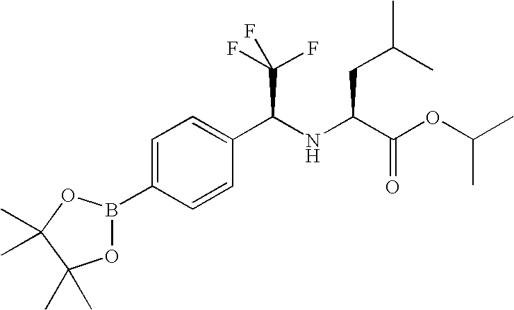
C(C(=O)OC(C)C)(NC(C1=CC=C(B2OC(C)(C)C(C)(C)O2)C=C1)C(F)(F)F)CC(C)C
